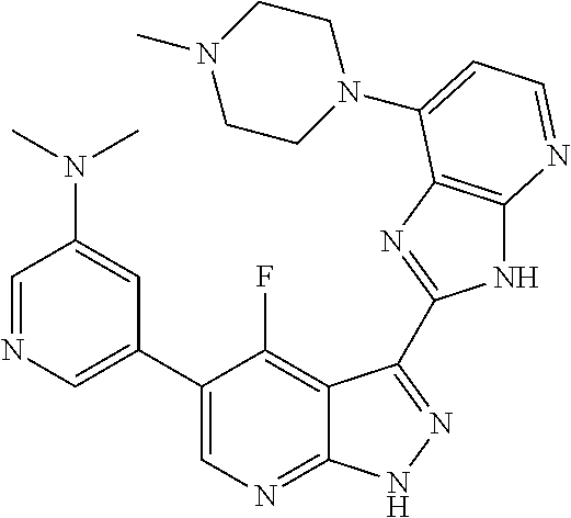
C1=NC=C(C2=CN=C3C(=C2F)C(C2=NC4=C(N2)N=CC=C4N2CCN(C)CC2)=NN3)C=C1N(C)C
